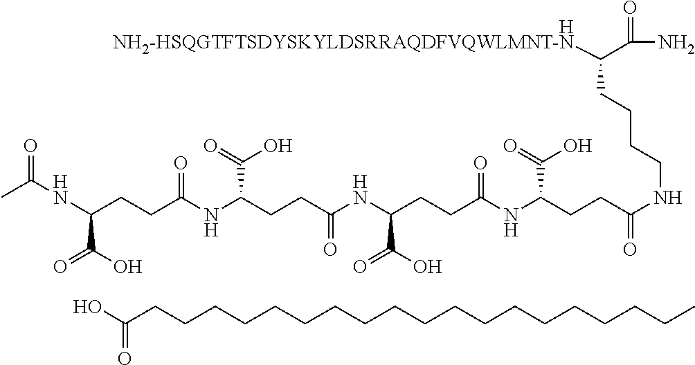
OC(CCCCCCCCCCCCCCCCCCC)=O.N(C(CCC(NC(CCC(NCCCCC(C(=O)N)[NH2-HSQGTFTSDYSKYLDSRRAQDFVQWLMNT-N])=O)C(=O)O)=O)C(O)=O)C(CCC(NC(CCC(NC(C)=O)C(O)=O)=O)C(=O)O)=O.[H]
